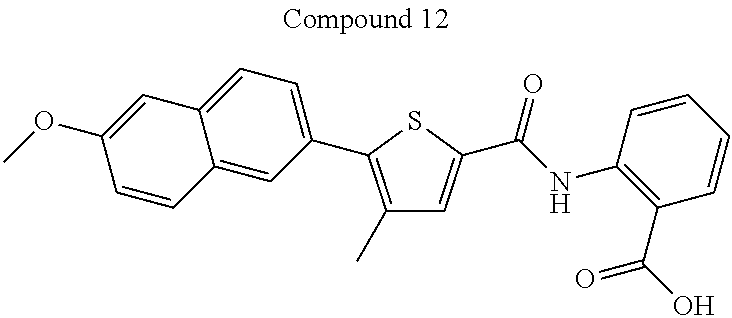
C1(C)=C(C2=CC=C3C(=C2)C=CC(OC)=C3)SC(C(NC2=C(C(O)=O)C=CC=C2)=O)=C1
